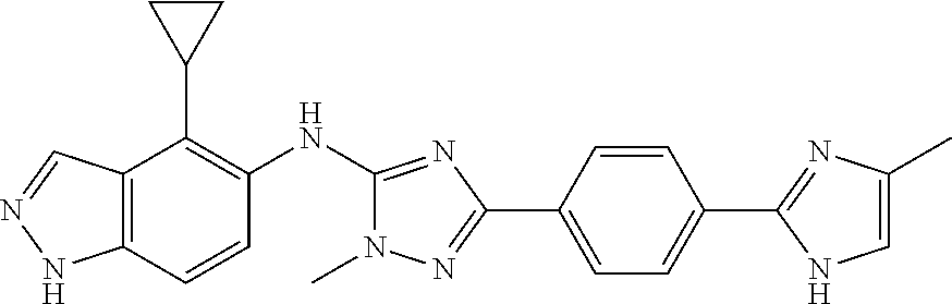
C12=C(C=CC(NC3=NC(C4=CC=C(C5=NC(C)=CN5)C=C4)=NN3C)=C1C1CC1)NN=C2
